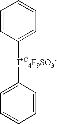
[I+C4F9SO3-](C1=CC=CC=C1)C1=CC=CC=C1
